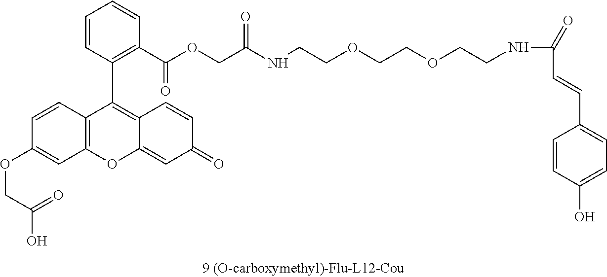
C12=C(C=CC(OCC(O)=O)=C1)C(C1=C(C(OCC(=O)NCCOCCOCCNC(C=CC3=CC=C(O)C=C3)=O)=O)C=CC=C1)=C1C(=CC(=O)C=C1)O2
